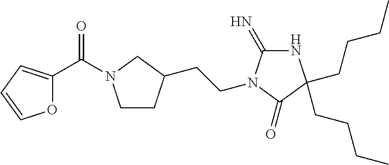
O1C(C(=O)N2CCC(CCN3C(=N)NC(CCCC)(CCCC)C3=O)C2)=CC=C1
